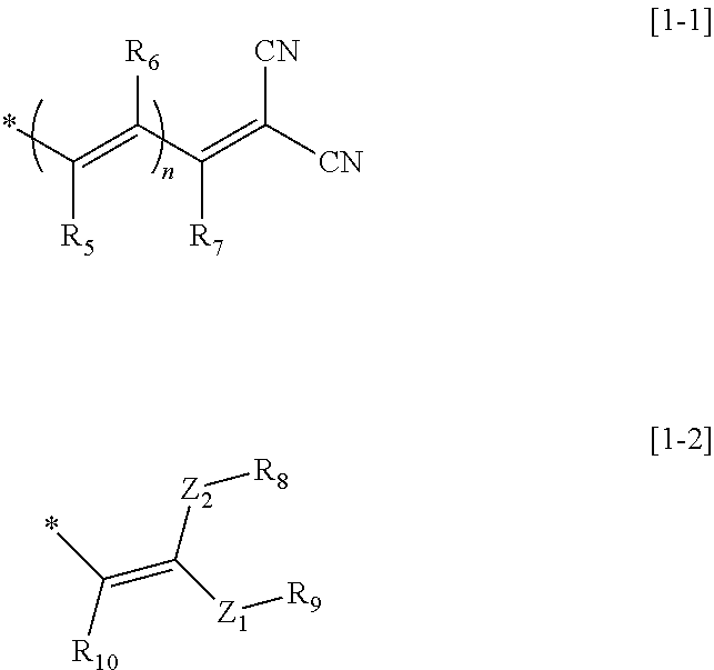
[R6]C(C(=C([CN])[CN])[R7])=C(*)[R5].*C([R10])=C([Z2][R8])[Z1][R9]
